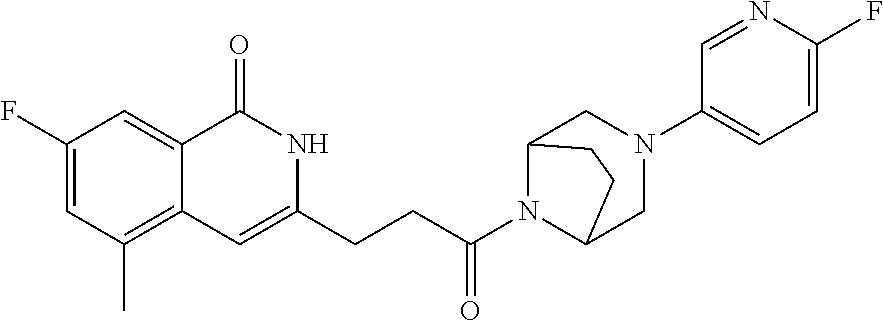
C1(F)=CC(C)=C2C(=C1)C(=O)NC(CCC(N1C3CN(C4=CC=C(F)N=C4)CC1CC3)=O)=C2
